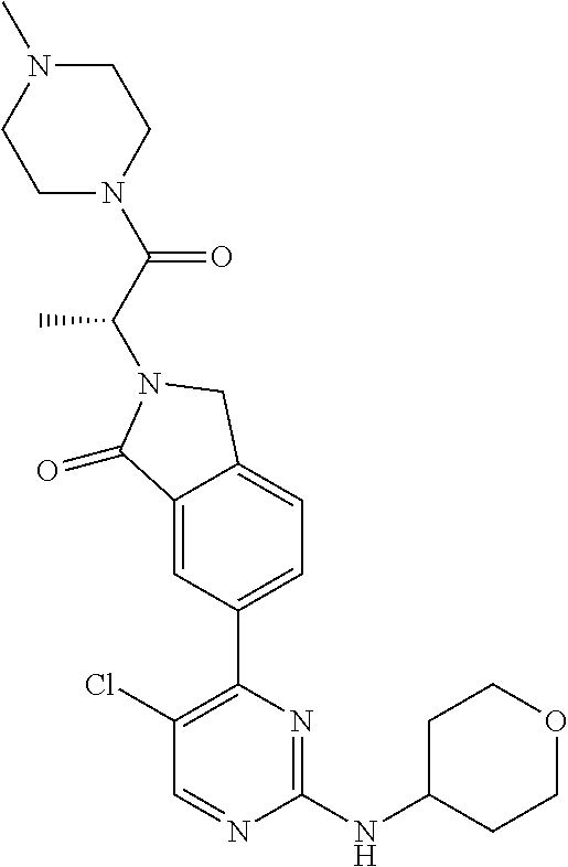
C1(=O)C2=CC(C3=C(Cl)C=NC(NC4CCOCC4)=N3)=CC=C2CN1C(C(=O)N1CCN(C)CC1)C
